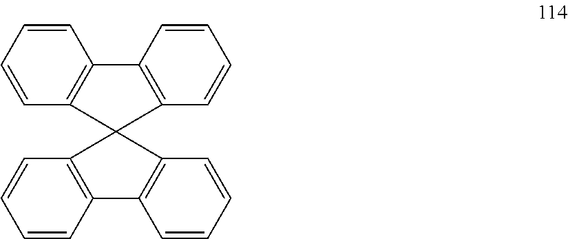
C1=CC=CC2=C1C1=C(C=CC=C1)C21C2=C(C=CC=C2)C2=C1C=CC=C2
